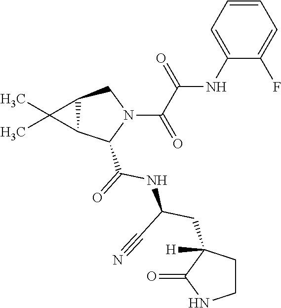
C12C(C(C(=O)NC(CC3([H])C(=O)NCC3)C#N)N(C(C(NC3=CC=CC=C3F)=O)=O)C1)C2(C)C
